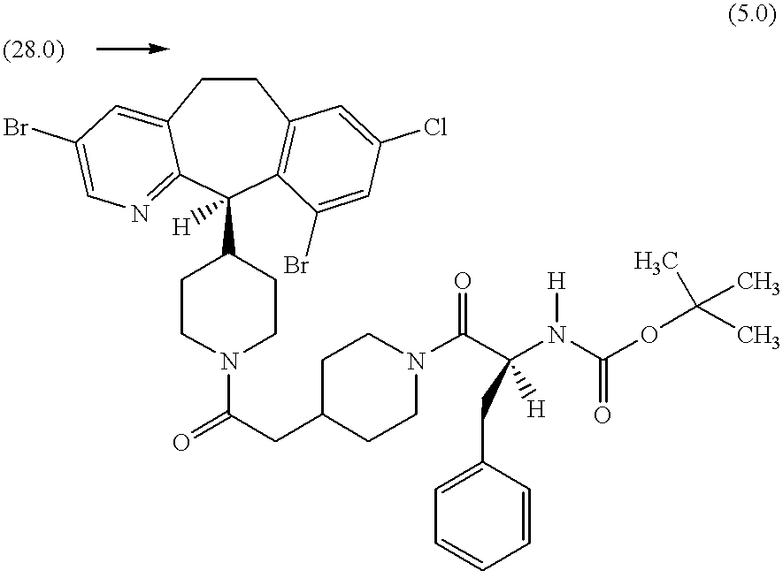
C1CC2=CC(Br)=CN=C2C(C2CCN(C(=O)CC3CCN(C(C(N(C(OC(C)(C)C)=O)[H])(CC4=CC=CC=C4)[H])=O)CC3)CC2)([H])C2=C1C=C(Cl)C=C2Br
